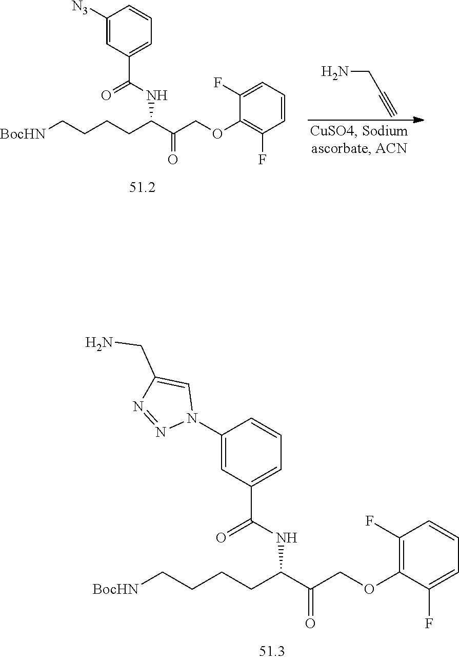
NCC#C.C1([N3])=CC(C(NC(C(=O)COC2=C(F)C=CC=C2F)CCCC[BocHN])=O)=CC=C1.C1(N2C=C(CN)N=N2)=CC(C(NC(C(=O)COC2=C(F)C=CC=C2F)CCCC[BocHN])=O)=CC=C1
